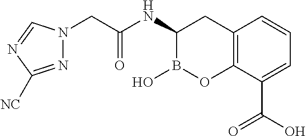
C12=C(C(C(O)=O)=CC=C1)OB(O)C(NC(CN1N=C([NC])N=C1)=O)C2
